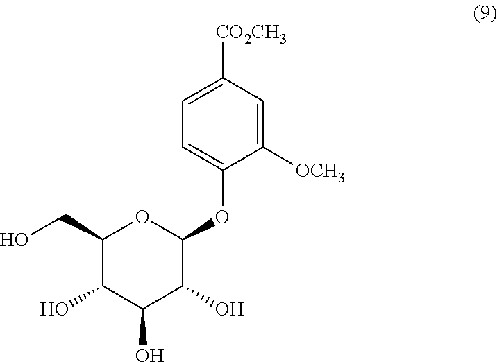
C1(CO)C(O)C(O)C(O)C(OC2=CC=C([CO2CH3])C=C2[OCH3])O1
